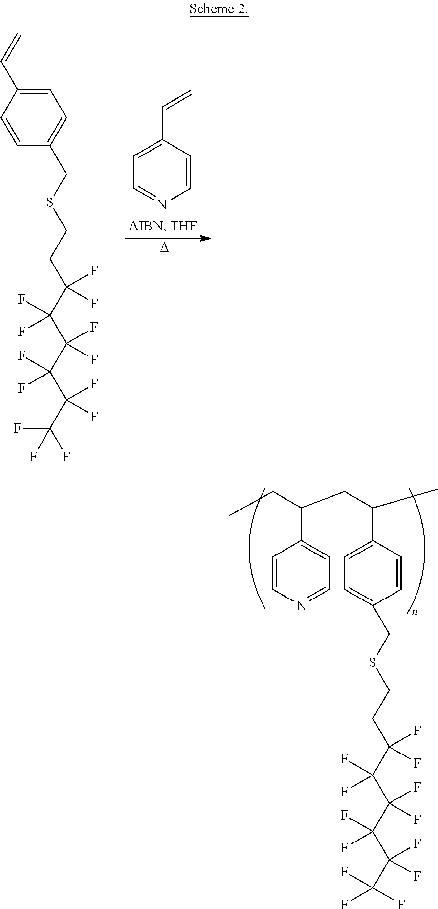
C1=CN=CC=C1C(CC)CC(C)C1=CC=C(CSCCC(C(C(C(C(C(F)(F)F)(F)F)(F)F)(F)F)(F)F)(F)F)C=C1.C1=C(C=C)C=CC(CSCCC(C(C(C(C(C(F)(F)F)(F)F)(F)F)(F)F)(F)F)(F)F)=C1.C1=CC(C=C)=CC=N1.[D]
